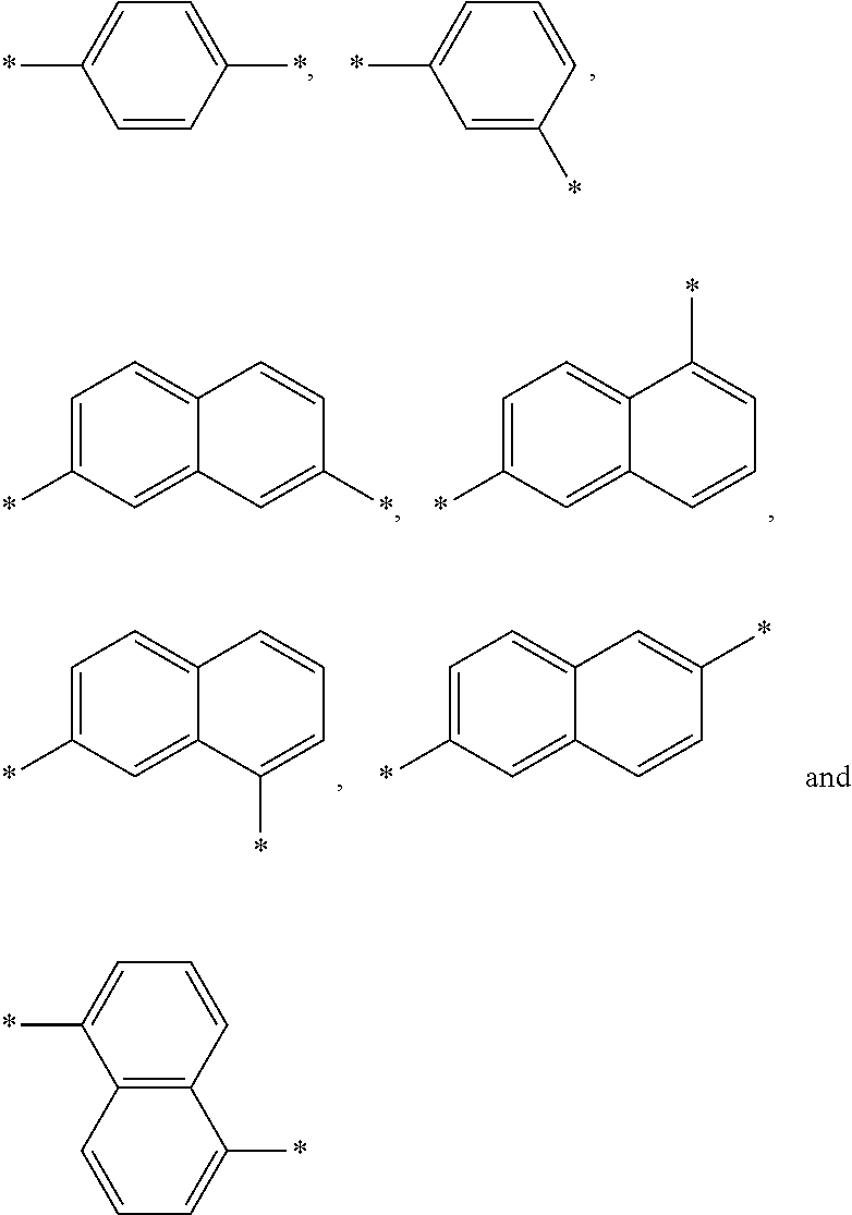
C1=C(*)C=C2C(=C1)C(*)=CC=C2.C1=C(*)C=C2C(=C1)C=CC(*)=C2.C1=C(*)C=C2C(=C1)C=CC=C2*.C1=C(*)C=C2C(=C1)C=C(*)C=C2.C1=CC(*)=CC=C1*.C1=C(*)C=CC=C1*.C1=CC2=C(C(*)=C1)C=CC=C2*
